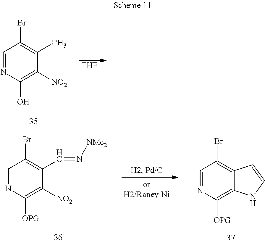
[THF].N1=CC(Br)=C(C)C([NO2])=C1O.N1=CC(Br)=C2C(=C1[OPG])NC=C2.N1=CC(Br)=C(C=N[NMe2])C([NO2])=C1[OPG]
